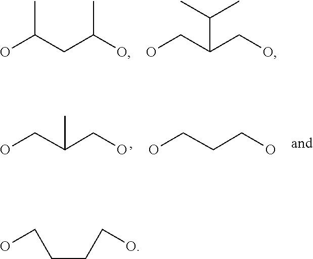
OC(CC(O)C)C.OCC(CO)C(C)C.OCCCCO.OCC(CO)C.OCCCO
